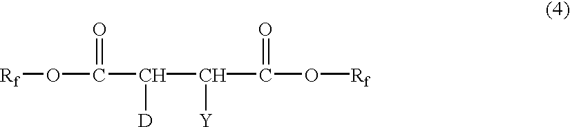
[Rf]OC(C(C(C(O[Rf])=O)[Y])[D])=O
